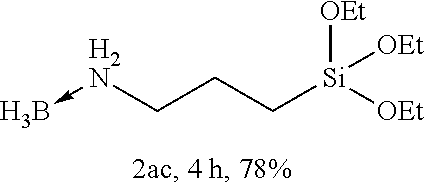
B-[H2N]CCC[Si]([OEt])([OEt])[OEt]
